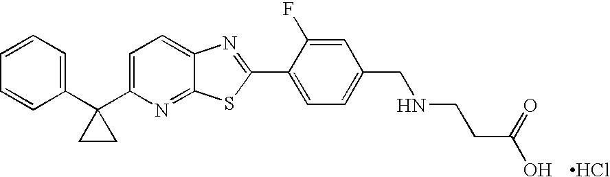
C1=CC=C(C2(C3=CC=C4C(=N3)SC(C3=CC=C(CNCCC(O)=O)C=C3F)=N4)CC2)C=C1.Cl
